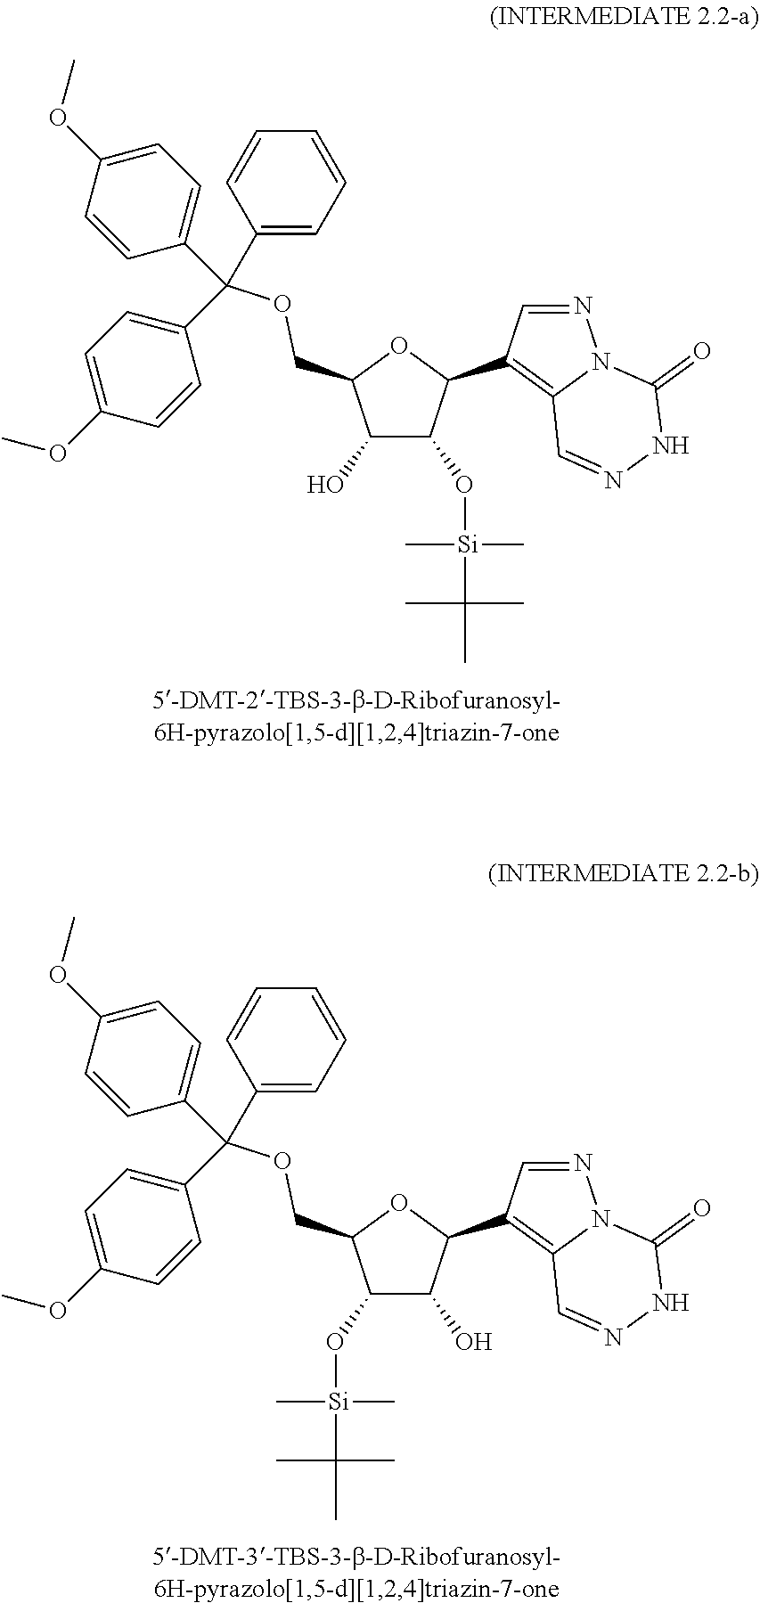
C1(C(OCC2C(O)C(O[Si](C(C)(C)C)(C)C)C(C3=C4N(N=C3)C(=O)NN=C4)O2)(C2=CC=C(OC)C=C2)C2=CC=C(OC)C=C2)=CC=CC=C1.C1(C(OCC2C(O[Si](C(C)(C)C)(C)C)C(O)C(C3=C4N(N=C3)C(=O)NN=C4)O2)(C2=CC=C(OC)C=C2)C2=CC=C(OC)C=C2)=CC=CC=C1
